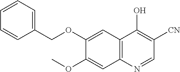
C12=C(N=CC([CN])=C1O)C=C(OC)C(OCC1=CC=CC=C1)=C2
